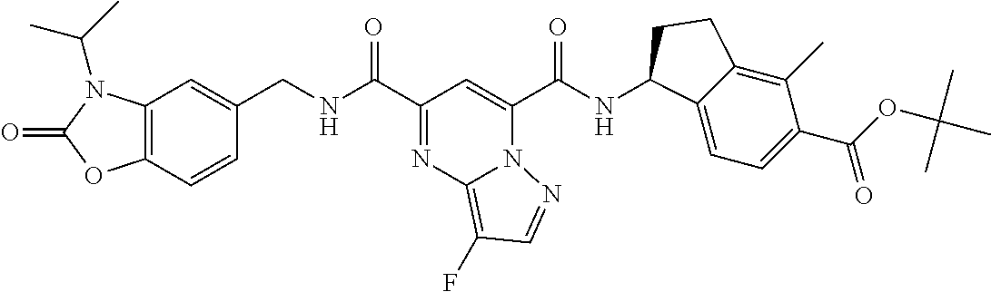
C(=O)(C1=CC(C(=O)NCC2=CC3=C(C=C2)OC(=O)N3C(C)C)=NC2=C(F)C=NN21)NC1C2=CC=C(C(OC(C)(C)C)=O)C(C)=C2CC1
